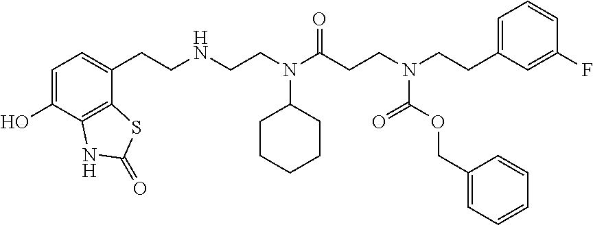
C1=C(O)C2=C(C(CCNCCN(C(CCN(CCC3=CC=CC(F)=C3)C(OCC3=CC=CC=C3)=O)=O)C3CCCCC3)=C1)SC(=O)N2
